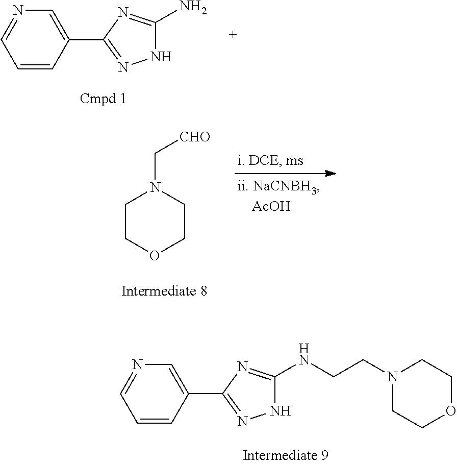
C1=CC(C2=NNC(N)=N2)=CN=C1.C1=CC(C2=NNC(NCCN3CCOCC3)=N2)=CN=C1.C1COCCN1C[CHO]
